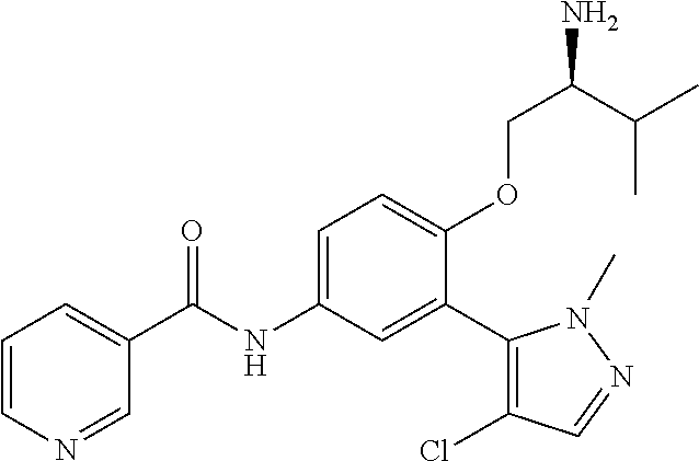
C1=CN=CC(C(=O)NC2=CC=C(OCC(N)C(C)C)C(C3=C(Cl)C=NN3C)=C2)=C1
